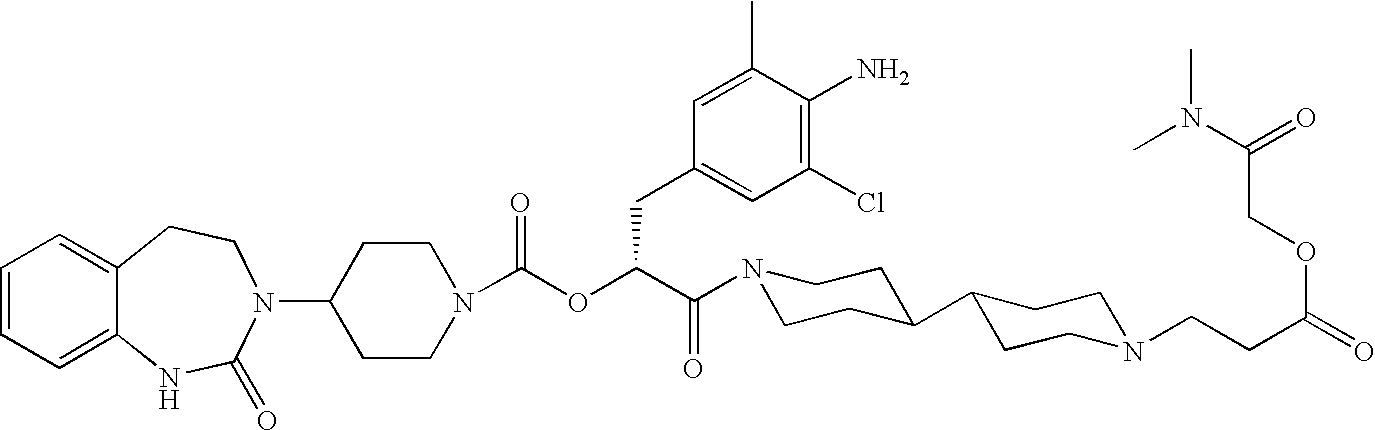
C1=CC=C2C(=C1)CCN(C1CCN(C(OC(C(N3CCC(C4CCN(CCC(=O)OCC(N(C)C)=O)CC4)CC3)=O)CC3=CC(Cl)=C(N)C(C)=C3)=O)CC1)C(=O)N2
